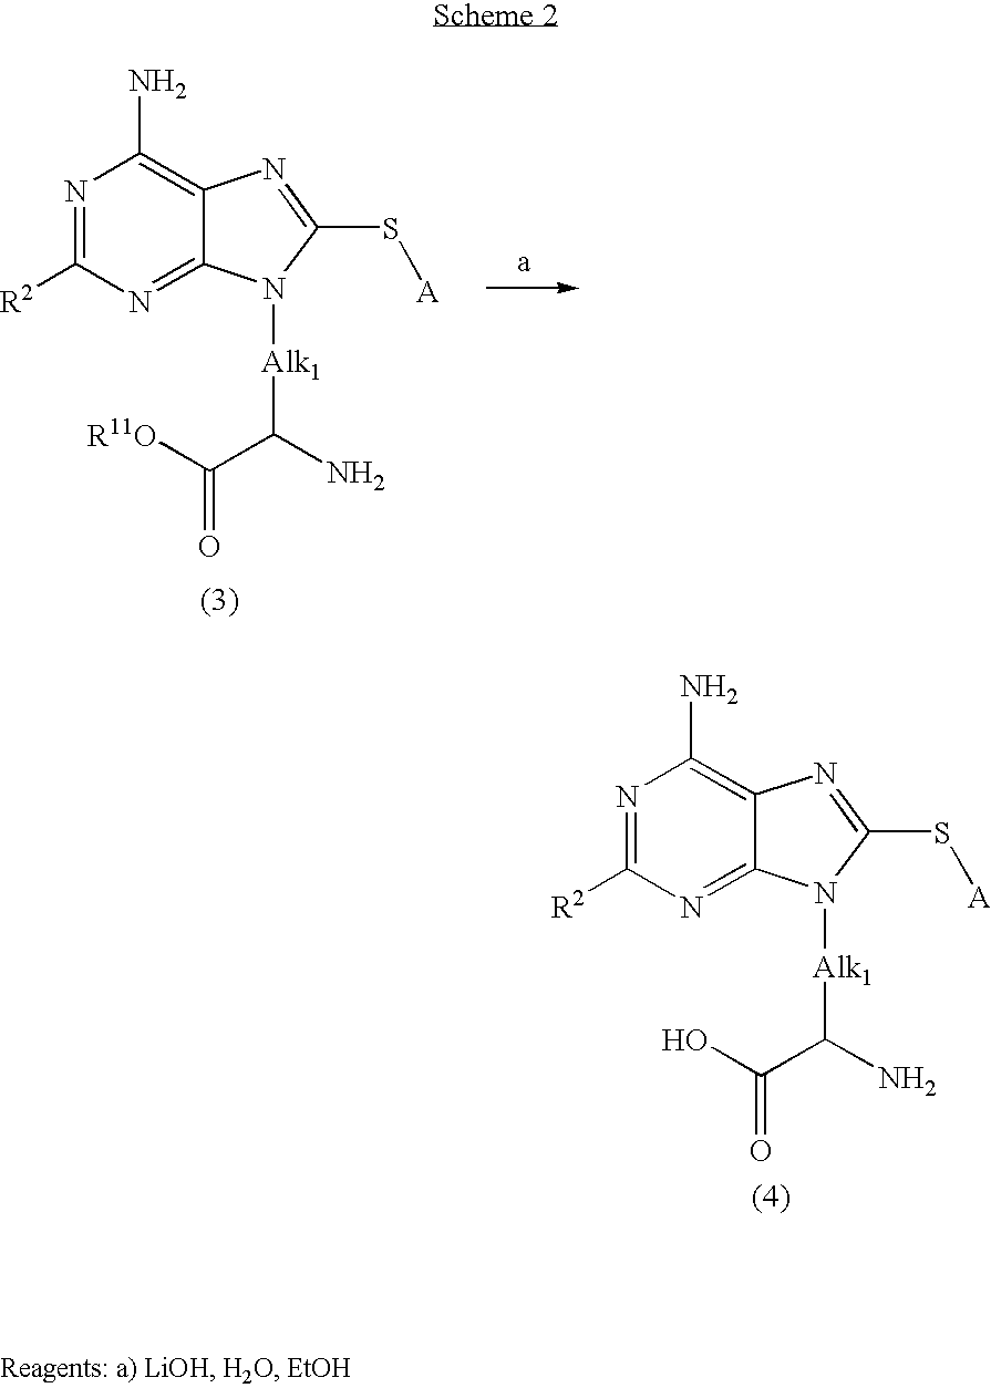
N1=C([R2])N=C2C(=C1N)N=C(S[A])N2[Alk1]C(C([R11O])=O)N.N1=C([R2])N=C2C(=C1N)N=C(S[A])N2[Alk1]C(C(O)=O)N
